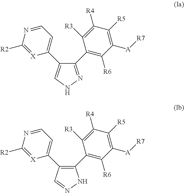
C1(C2=C([R6])C([A][R7])=C([R5])C([R4])=C2[R3])=NNC=C1C1=CC=NC([R2])=[X]1.C1(C2=C([R6])C([A][R7])=C([R5])C([R4])=C2[R3])=C(C2=CC=NC([R2])=[X]2)C=NN1
